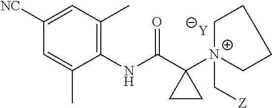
[Y].C1=C(C)C(NC(C2([N+]3(C[Z])CCCC3)CC2)=O)=C(C)C=C1[NC]
